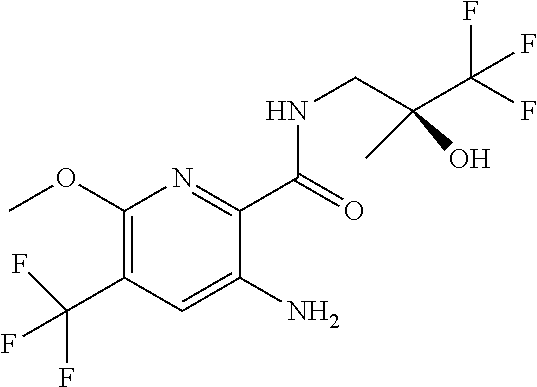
C1(C(F)(F)F)=C(OC)N=C(C(NCC(C(F)(F)F)(C)O)=O)C(N)=C1
